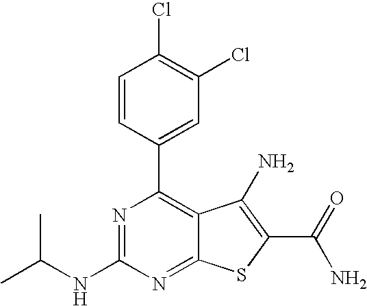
C1=CC(C2=C3C(=NC(NC(C)C)=N2)SC(C(N)=O)=C3N)=CC(Cl)=C1Cl
